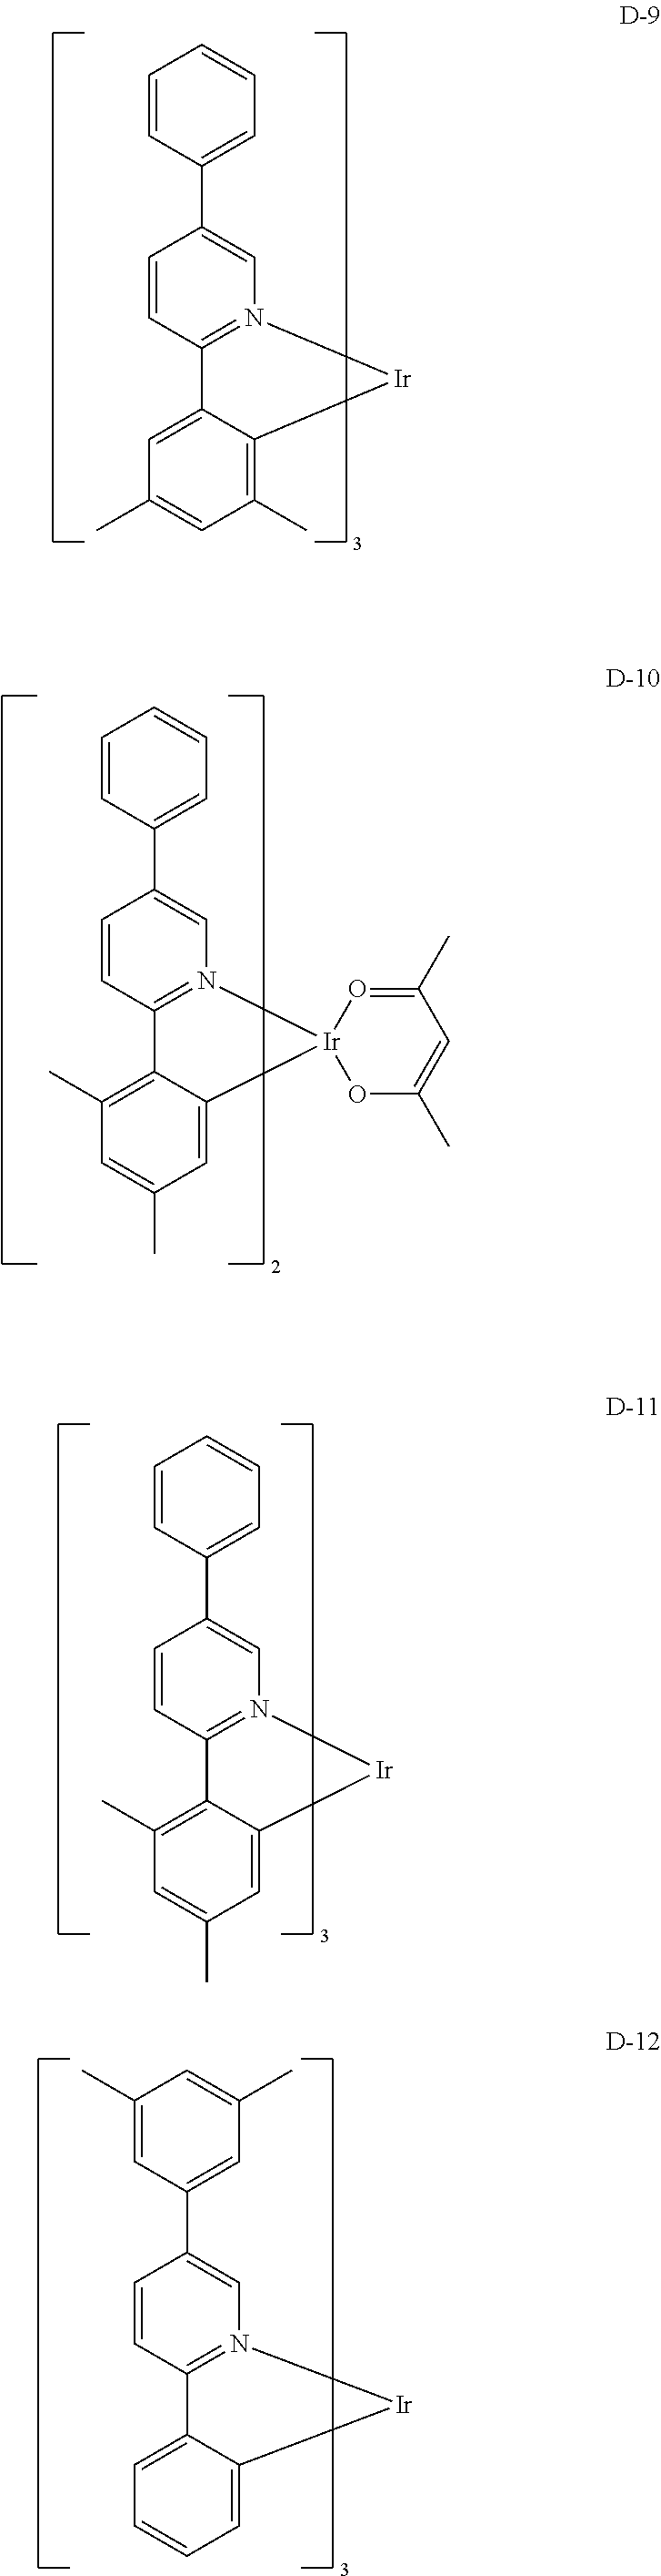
C1=CC2=N(C=C1C1=CC=CC=C1)[Ir]C1=C(C)C=C(C)C=C21.O1C(C)=CC(C)=O[Ir]12N1=C(C=CC(C3=CC=CC=C3)=C1)C1=C(C)C=C(C)C=C12.C1=CC2=N(C=C1C1=CC=CC=C1)[Ir]C1=CC(C)=CC(C)=C21.C1=CC2=N(C=C1C1=CC(C)=CC(C)=C1)[Ir]C1=CC=CC=C21
